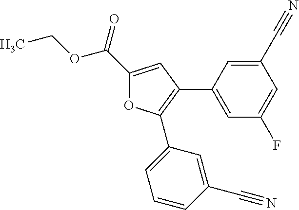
C1(C(=O)OCC)=CC(C2=CC(F)=CC(C#N)=C2)=C(C2=CC=CC(C#N)=C2)O1
